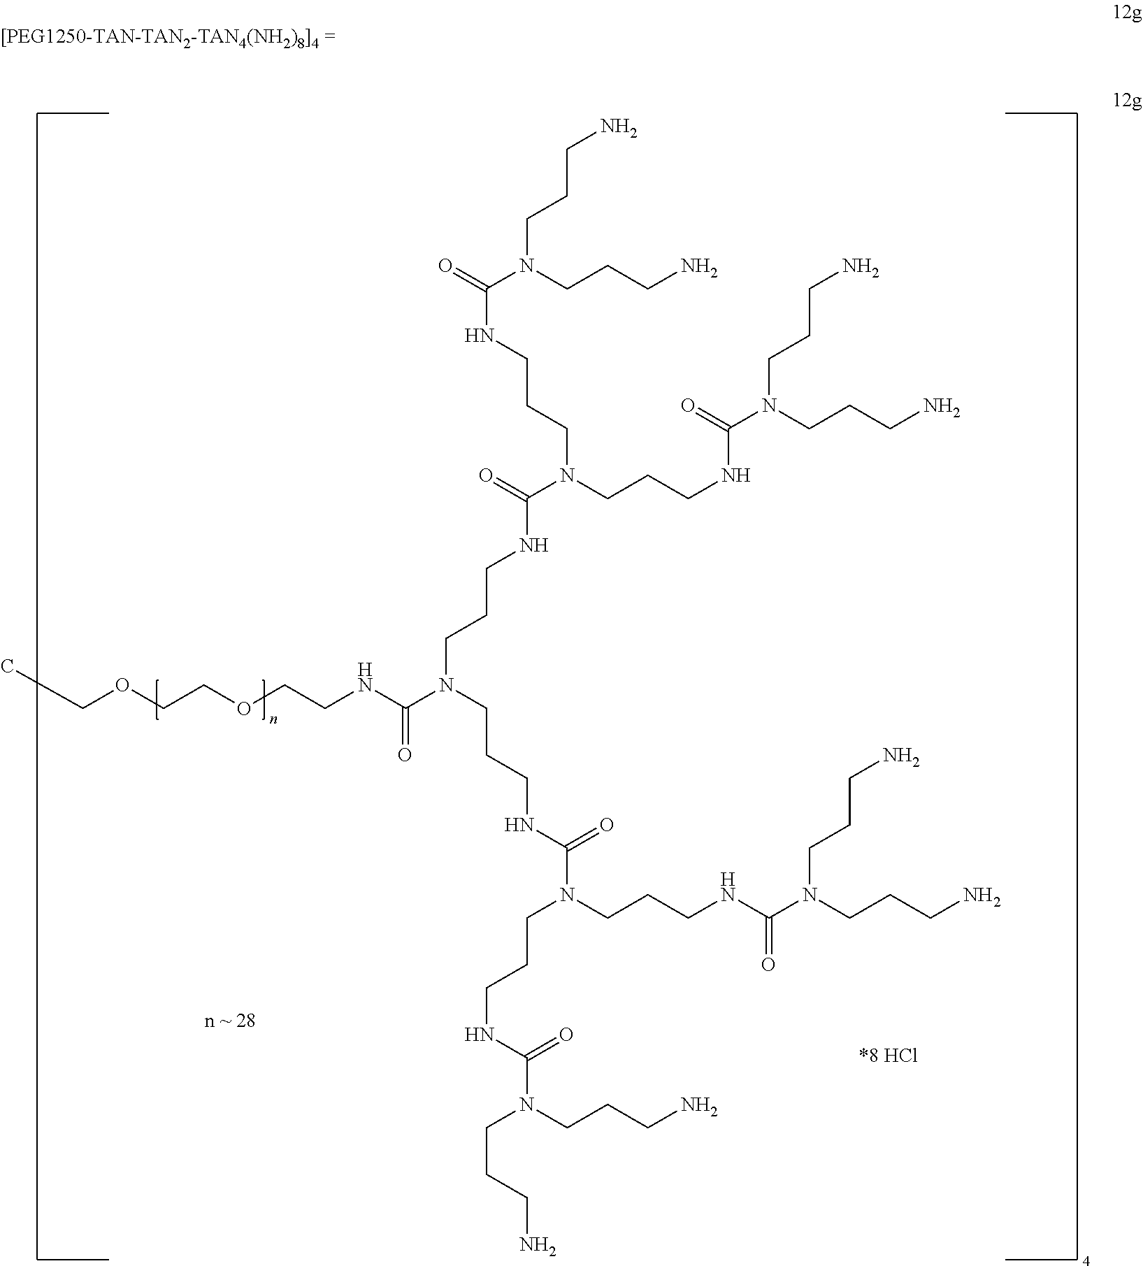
C(OCCOCCNC(N(CCCNC(N(CCCNC(N(CCCN)CCCN)=O)CCCNC(N(CCCN)CCCN)=O)=O)CCCNC(N(CCCNC(N(CCCN)CCCN)=O)CCCNC(=O)N(CCCN)CCCN)=O)=O)C
